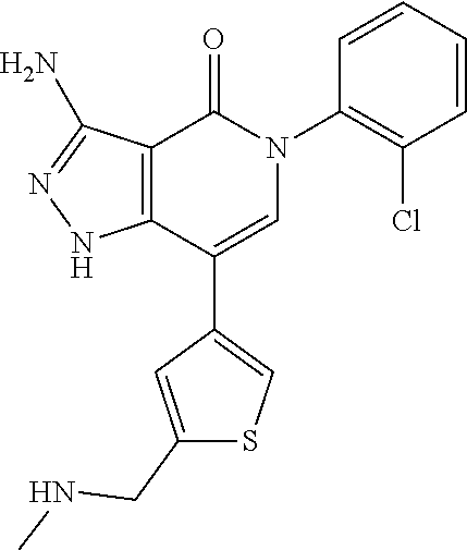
C12=C(C(C3=CSC(CNC)=C3)=CN(C3=C(Cl)C=CC=C3)C1=O)NN=C2N
